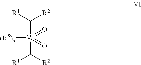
C([W](=O)(=O)([(R5)n])C([R1])[R2])([R1])[R2]
